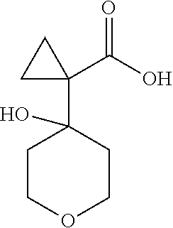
C1COCCC1(C1(C(O)=O)CC1)O
